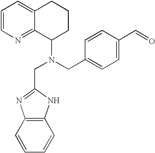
C1=CN=C2C(=C1)CCCC2N(CC1=NC2=C(N1)C=CC=C2)CC1=CC=C(C=O)C=C1
